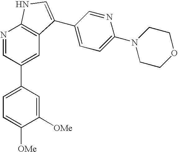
C1([OMe])=CC(C2=CC3=C(N=C2)NC=C3C2=CC=C(N3CCOCC3)N=C2)=CC=C1[OMe]
